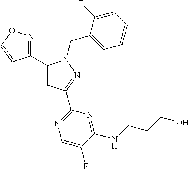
C1(C2=NOC=C2)=CC(C2=NC=C(F)C(NCCCO)=N2)=NN1CC1=CC=CC=C1F
